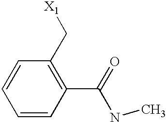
C1=CC(C(NC)=O)=C(C[X1])C=C1
